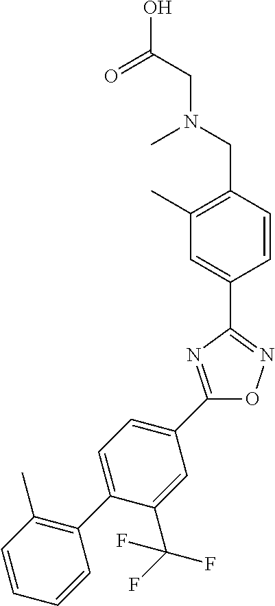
C1(C2=CC=C(C3=NC(C4=CC(C)=C(CN(CC(O)=O)C)C=C4)=NO3)C=C2C(F)(F)F)=C(C)C=CC=C1
